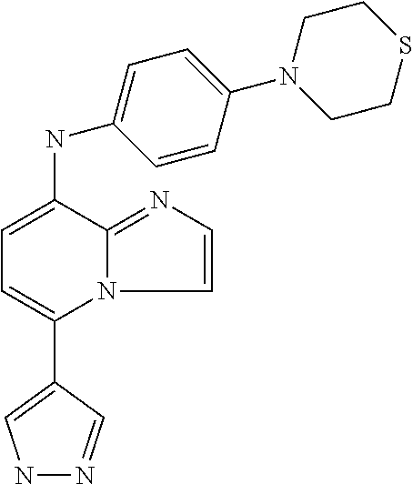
C1(C2=CC=C(NC3=CC=C(N4CCSCC4)C=C3)C3=NC=CN23)=CNN=C1
